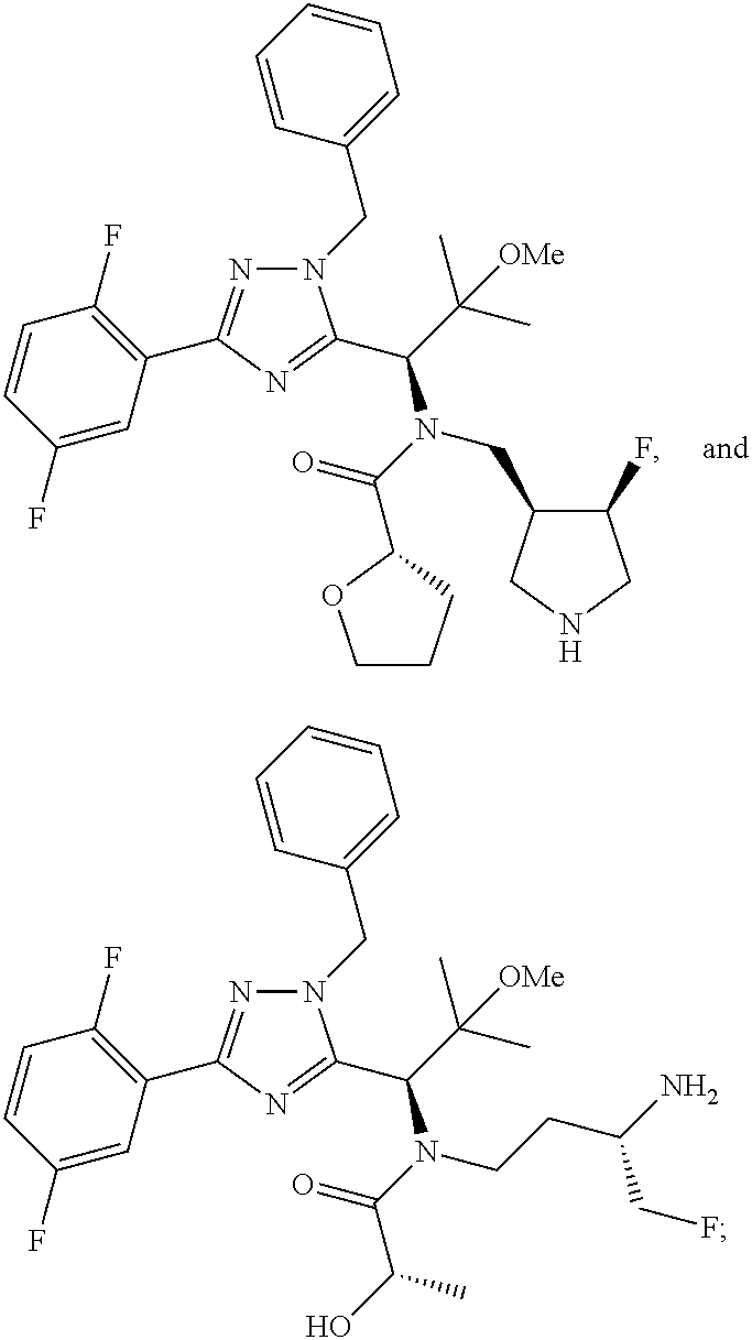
N1=C(C2=C(F)C=CC(F)=C2)N=C(C(C(C)(C)[OMe])N(C(=O)C2CCCO2)CC2C(F)CNC2)N1CC1=CC=CC=C1.N1=C(C2=C(F)C=CC(F)=C2)N=C(C(C(C)(C)[OMe])N(C(=O)C(O)C)CCC(N)CF)N1CC1=CC=CC=C1
